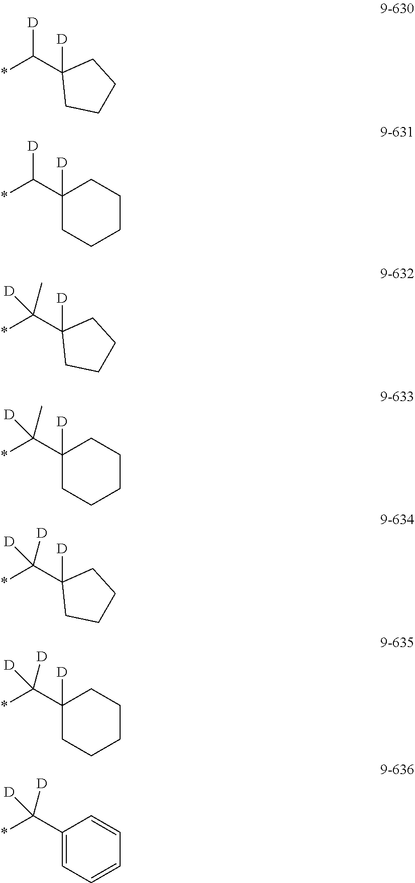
*C(C1([D])CCCC1)[D].*C(C1([D])CCCCC1)[D].*C(C1([D])CCCC1)([D])C.*C(C1([D])CCCCC1)([D])C.*C(C1([D])CCCC1)([D])[D].*C(C1([D])CCCCC1)([D])[D].*C(C1=CC=CC=C1)([D])[D]
